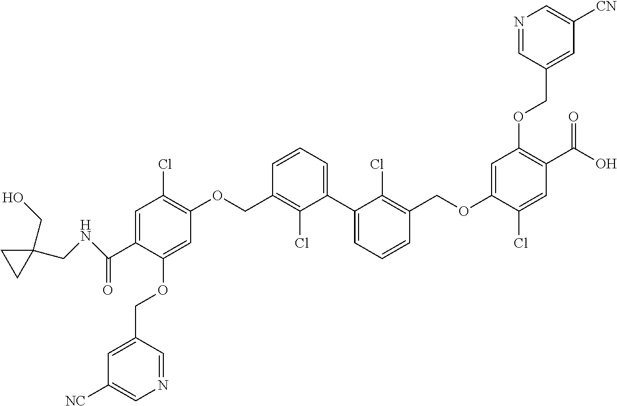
C1=C(C(=O)NCC2(CO)CC2)C(OCC2=CC([NC])=CN=C2)=CC(OCC2=C(Cl)C(C3=CC=CC(COC4=CC(OCC5=CC([CN])=CN=C5)=C(C(=O)O)C=C4Cl)=C3Cl)=CC=C2)=C1Cl
